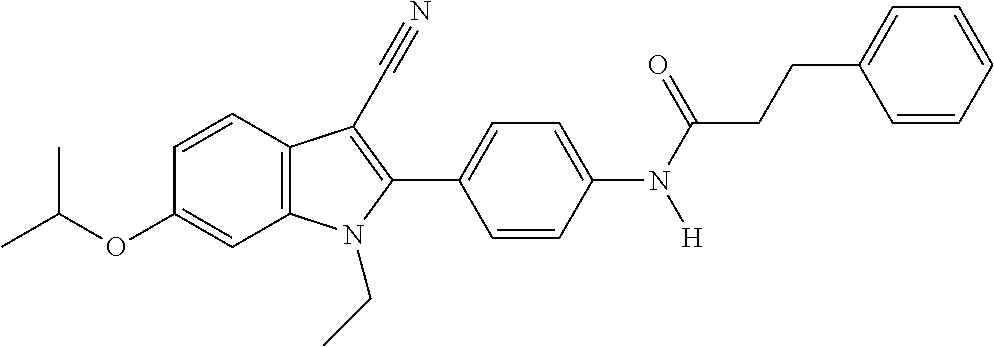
C1=C(OC(C)C)C=CC2=C1N(CC)C(C1=CC=C(N([H])C(CCC3=CC=CC=C3)=O)C=C1)=C2C#N
